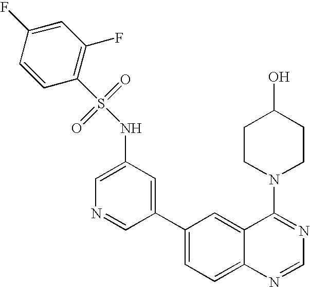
C1=C(NS(=O)(=O)C2=C(F)C=C(F)C=C2)C=C(C2=CC=C3C(=C2)C(N2CCC(O)CC2)=NC=N3)C=N1
